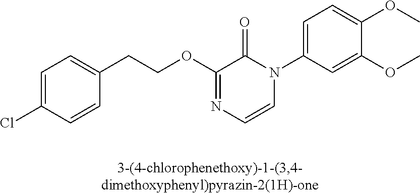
C1=C(Cl)C=CC(CCOC2=NC=CN(C3=CC=C(OC)C(OC)=C3)C2=O)=C1
